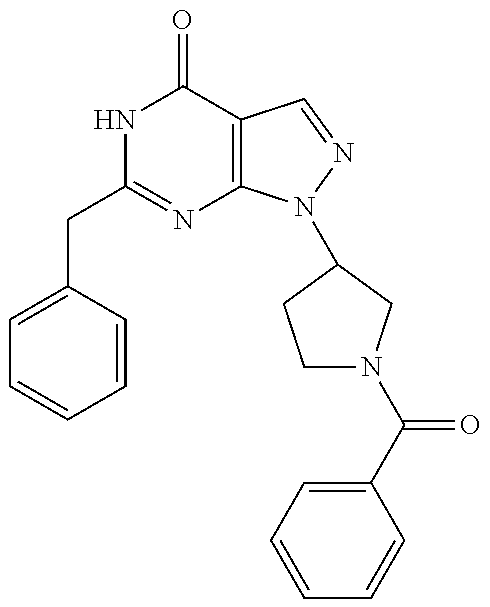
C1(CC2=NC3=C(C(=O)N2)C=NN3C2CN(C(C3=CC=CC=C3)=O)CC2)=CC=CC=C1
